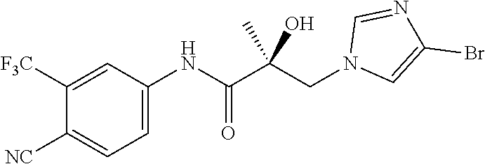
C1=C(NC(C(CN2C=C(Br)N=C2)(C)O)=O)C=C([F3C])C([NC])=C1
